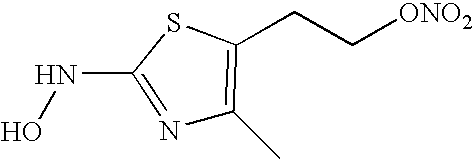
N1=C(NO)SC(CC[ONO2])=C1C
